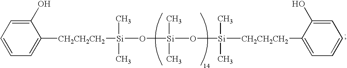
C1=CC=C([CH2CH2CH2][Si](O[Si](O[Si]([CH2CH2CH2]C2=CC=CC=C2O)(C)C)(C)C)(C)C)C(O)=C1
